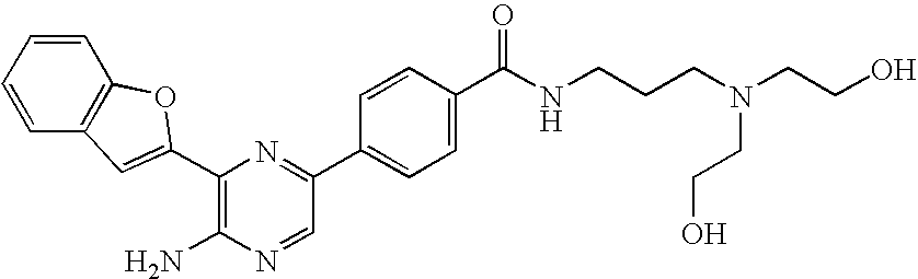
C1(N)=C(C2=CC3=C(C=CC=C3)O2)N=C(C2=CC=C(C(NCCCN(CCO)CCO)=O)C=C2)C=N1
